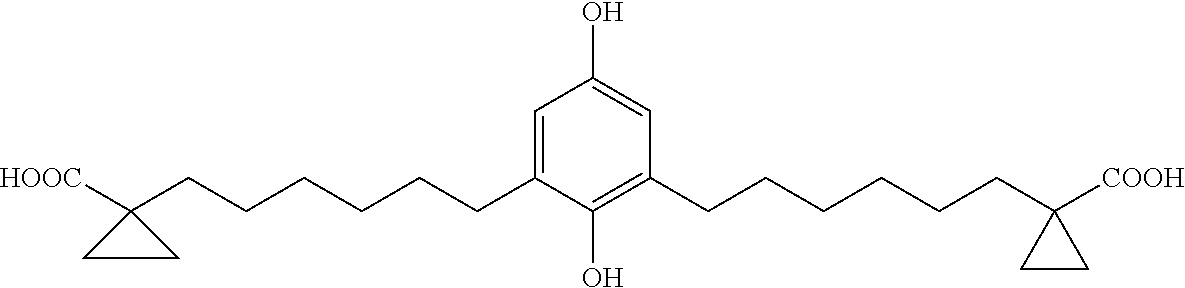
C1=C(CCCCCCC2([HOOC])CC2)C(O)=C(CCCCCCC2([COOH])CC2)C=C1O
